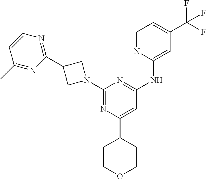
C1(N2CC(C3=NC=CC(C)=N3)C2)=NC(C2CCOCC2)=CC(NC2=CC(C(F)(F)F)=CC=N2)=N1
